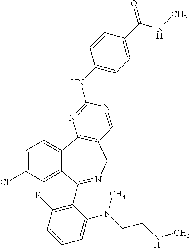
C1=C(Cl)C=C2C(=C1)C1=C(CN=C2C2=C(F)C=CC=C2N(CCNC)C)C=NC(NC2=CC=C(C(NC)=O)C=C2)=N1
